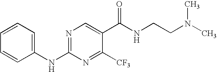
C1(NC2=NC=C(C(NCCN(C)C)=O)C([CF3])=N2)=CC=CC=C1
